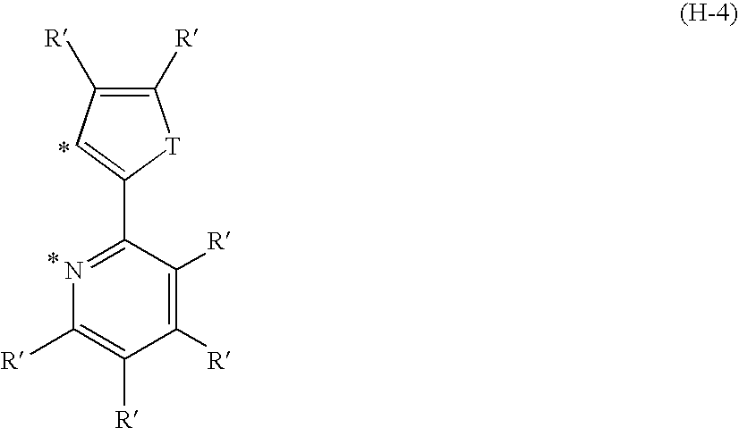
C1(C2=CC([R])=C([R])[T]2)=NC([R])=C([R])C([R])=C1[R]
